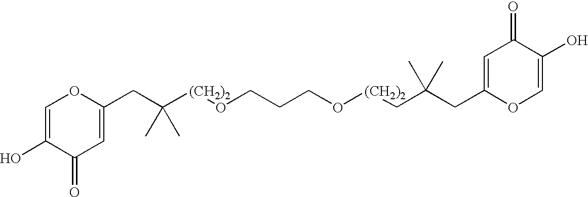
C1=C(O)C(=O)C=C(CC([(CH2)2]OCCCO[(CH2)2]CC(CC2=CC(=O)C(O)=CO2)(C)C)(C)C)O1
